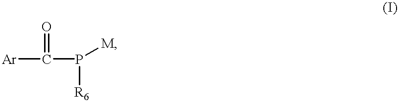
[Ar]C(=O)P([M])[R6]
